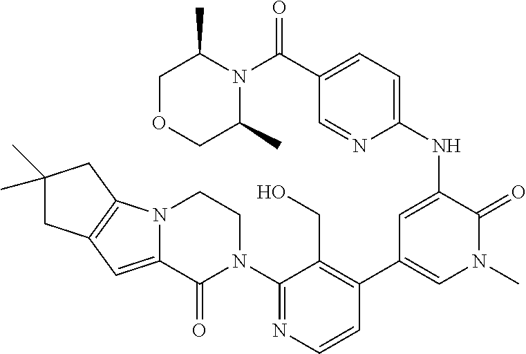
C12=C(N3C(=C1)C(=O)N(C1=NC=CC(C4=CN(C)C(=O)C(NC5=CC=C(C(N6C(C)COCC6C)=O)C=N5)=C4)=C1CO)CC3)CC(C)(C)C2
